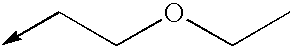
C(->C)COCC
